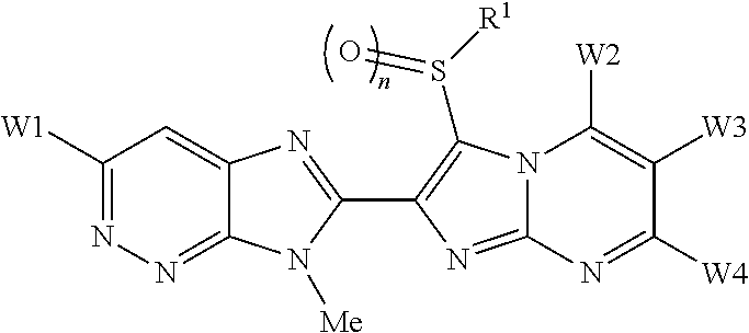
C1([W1])=NN=C2C(=C1)N=C(C1=C(S([R1])=O)N3C(=N1)N=C([W4])C([W3])=C3[W2])N2[Me]
